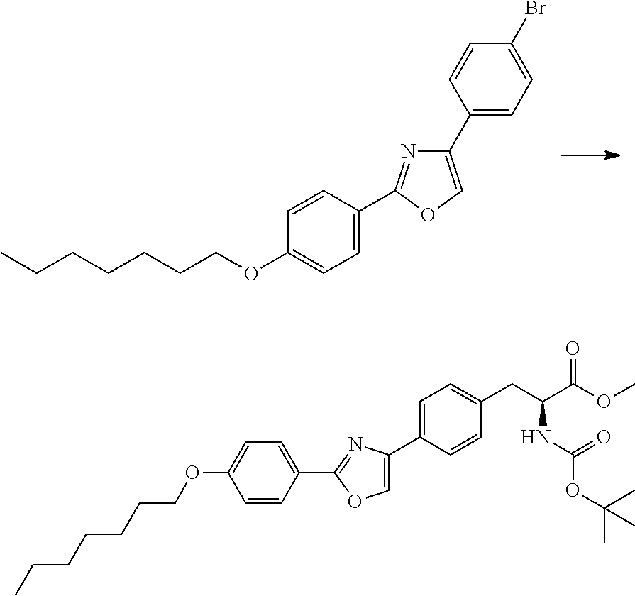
C1=CC(C2=NC(C3=CC=C(Br)C=C3)=CO2)=CC=C1OCCCCCCC.C1=C(C2=COC(C3=CC=C(OCCCCCCC)C=C3)=N2)C=CC(CC(C(OC)=O)NC(=O)OC(C)(C)C)=C1
